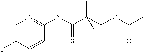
C1=C(I)C=CC(NC(C(COC(C)=O)(C)C)=S)=N1
